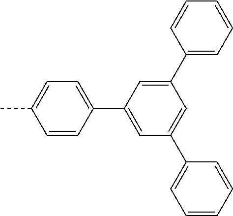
C1(C2=CC(C3=CC=CC=C3)=CC(C3=CC=CC=C3)=C2)=CC=C(C)C=C1
